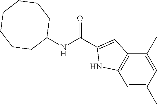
C1=C(C)C=C(C)C2=C1NC(C(NC1CCCCCCC1)=O)=C2
